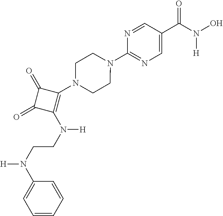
C1(C(=O)N(O)[H])=CN=C(N2CCN(C3=C(N([H])CCN([H])C4=CC=CC=C4)C(=O)C3=O)CC2)N=C1
